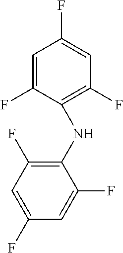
C1(NC2=C(F)C=C(F)C=C2F)=C(F)C=C(F)C=C1F
